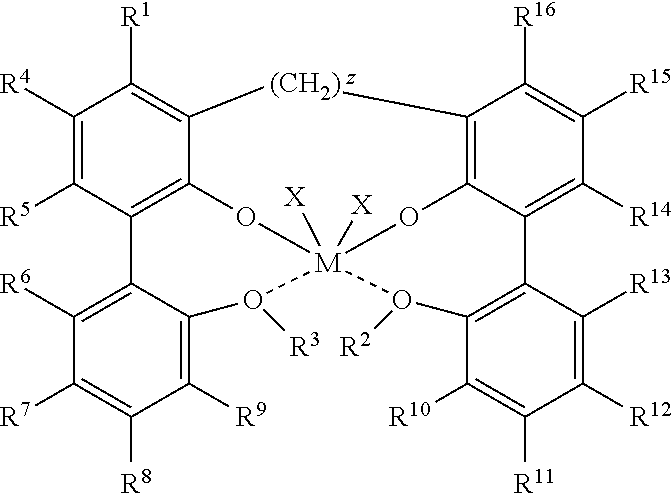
C1([R4])=C([R5])C2=C3C(=C1[R1])[(CH2)]C1=C4C(=C([R14])C([R15])=C1[R16])C1=C(C([R10])=C([R11])C([R12])=C1[R13])O([R2])[M]([X])([X])(O3)(O([R3])C1=C([R9])C([R8])=C([R7])C([R6])=C21)O4
